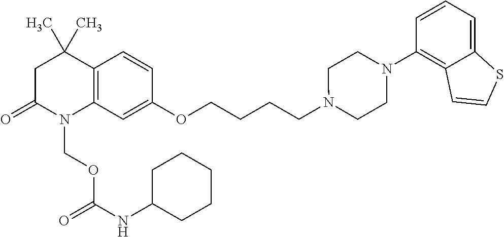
C1C(=O)N(COC(=O)NC2CCCCC2)C2=C(C1(C)C)C=CC(OCCCCN1CCN(C3=C4C(=CC=C3)SC=C4)CC1)=C2
